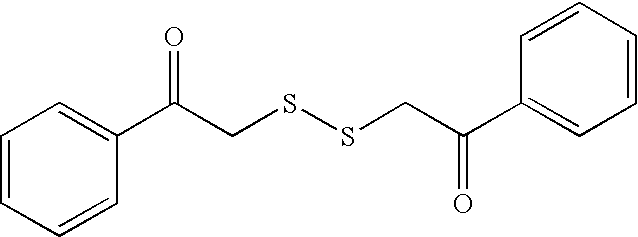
C1=CC=C(C(CSSCC(C2=CC=CC=C2)=O)=O)C=C1
